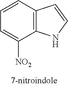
C1=CC2=C(C([NO2])=C1)NC=C2
